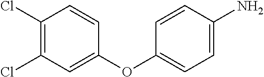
C1(Cl)=C(Cl)C=CC(OC2=CC=C(N)C=C2)=C1
